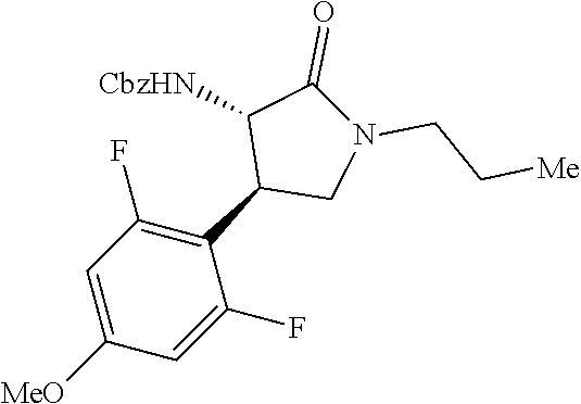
C1=C([MeO])C=C(F)C(C2CN(CC[Me])C(=O)C2[CbzHN])=C1F
